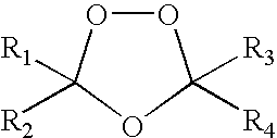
O1OC([R3])([R4])OC1([R2])[R1]
